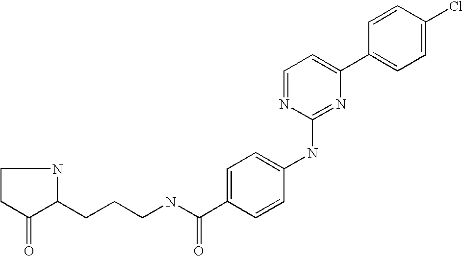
C1=CC(C2=CC=NC(NC3=CC=C(C(NCCCC4NCCC4=O)=O)C=C3)=N2)=CC=C1Cl
